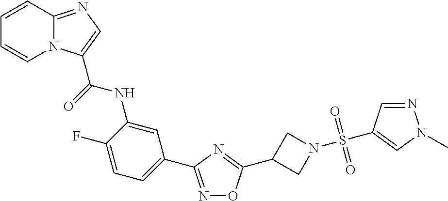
N1=C(C2=CC=C(F)C(NC(=O)C3=CN=C4N3C=CC=C4)=C2)N=C(C2CN(S(=O)(=O)C3=CN(C)N=C3)C2)O1
